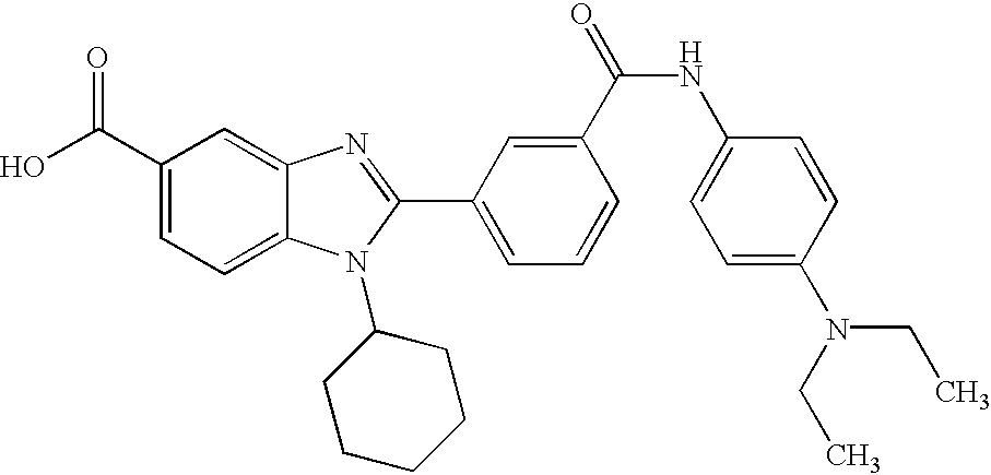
OC(C1=CC=C2C(=C1)N=C(C1=CC=CC(C(=O)NC3=CC=C(N(CC)CC)C=C3)=C1)N2C1CCCCC1)=O
